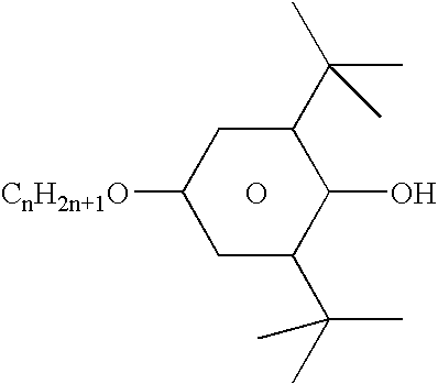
O.[CnH2n+1O]C1CC(C(C)(C)C)C(O)C(C(C)(C)C)C1
